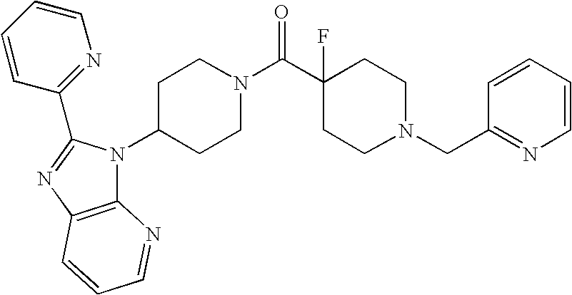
C12=C(N=C(C3=NC=CC=C3)N1C1CCN(C(=O)C3(F)CCN(CC4=NC=CC=C4)CC3)CC1)C=CC=N2
